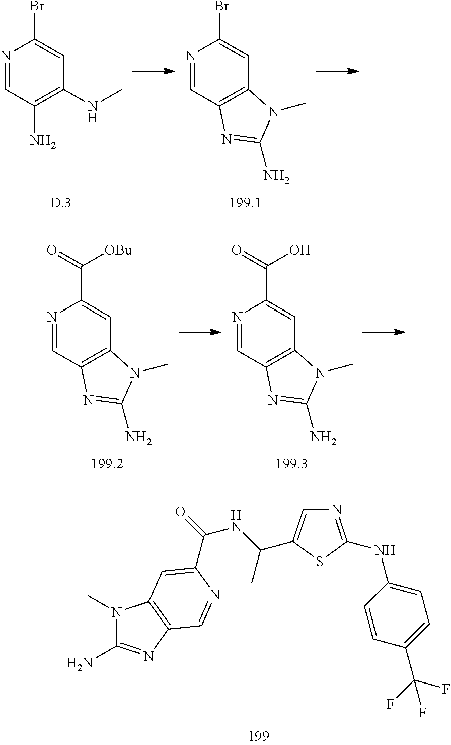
N1=CC(N)=C(NC)C=C1Br.N1=CC2=C(C=C1Br)N(C)C(N)=N2.N1=CC2=C(C=C1C(=O)O)N(C)C(N)=N2.N1=CC2=C(C=C1C(=O)[OBu])N(C)C(N)=N2.N1(C)C(N)=NC2=C1C=C(C(=O)NC(C)C1=CN=C(NC3=CC=C(C(F)(F)F)C=C3)S1)N=C2
